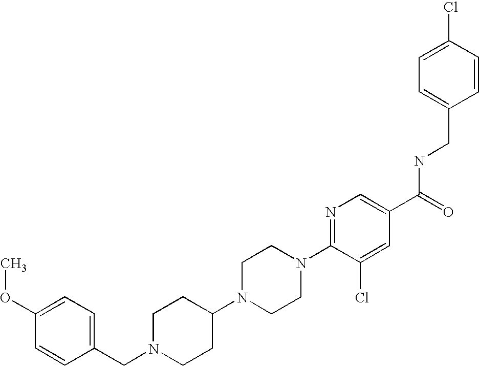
C(N1CCC(N2CCN(C3=NC=C(C(=O)NCC4=CC=C(Cl)C=C4)C=C3Cl)CC2)CC1)C1=CC=C(OC)C=C1
